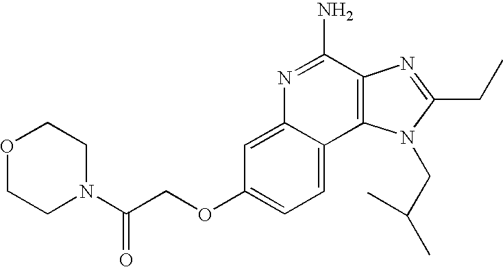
C1=C2C(=CC=C1OCC(N1CCOCC1)=O)C1=C(C(N)=N2)N=C(CC)N1CC(C)C
